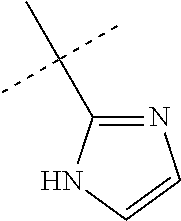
C(C)(C)(C)C1=NC=CN1
